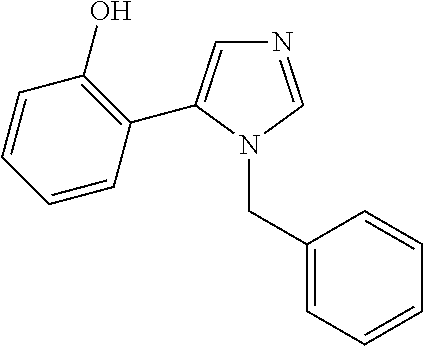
N1=CN(CC2=CC=CC=C2)C(C2=C(O)C=CC=C2)=C1
